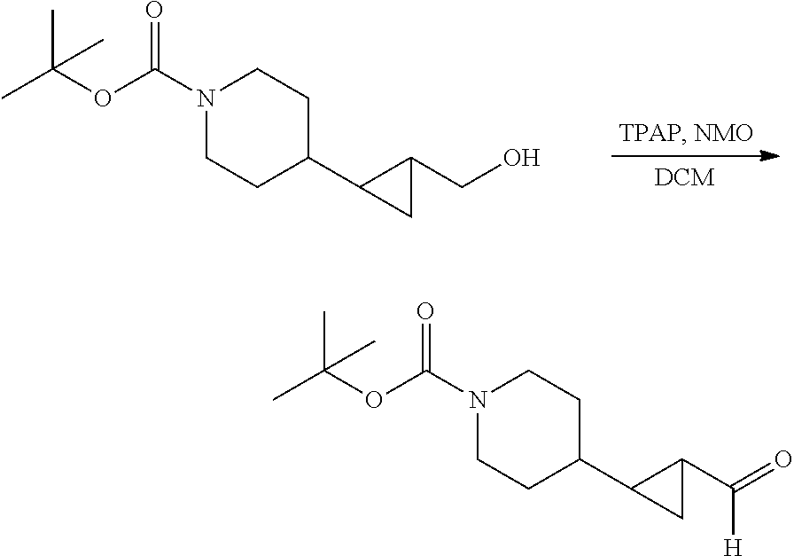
CC(OC(N1CCC(C2CC2CO)CC1)=O)(C)C.CC(OC(N1CCC(C2CC2C(=O)[H])CC1)=O)(C)C
